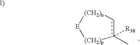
[E]1[(CH2)n]cc([R38])(C)[(CH2)p]1
